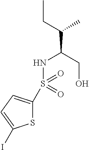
S1C(S(=O)(NC(CO)C(C)CC)=O)=CC=C1I
